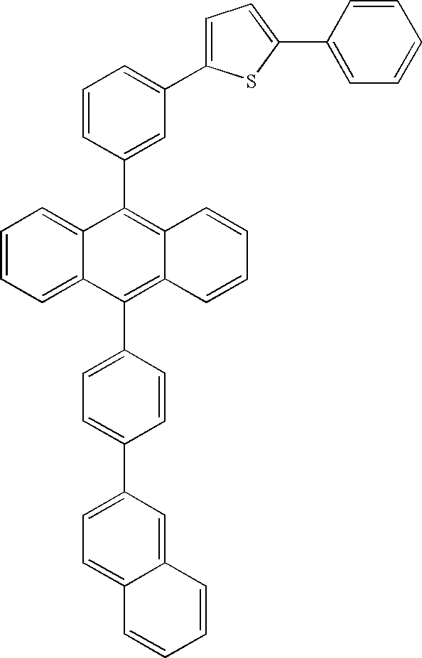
C1=CC=C2C(=C1)C(C1=CC(C3=CC=C(C4=CC=CC=C4)S3)=CC=C1)=C1C(=C2C2=CC=C(C3=CC=C4C(=C3)C=CC=C4)C=C2)C=CC=C1
